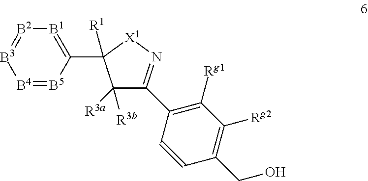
[B4]1=[B5]C(C2([R1])C([R3b])([R3a])C(C3=C([Rg1])C([Rg2])=C(CO)C=C3)=N[X1]2)=[B1][B2]=[B3]1
